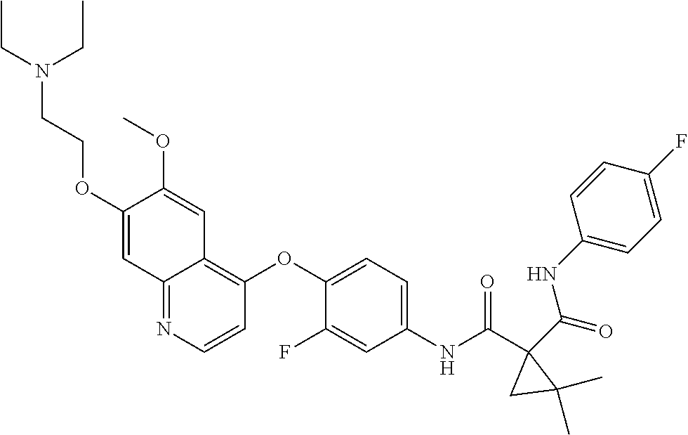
O=C(C1(C(NC2=CC=C(OC3=C4C(=NC=C3)C=C(OCCN(CC)CC)C(OC)=C4)C(F)=C2)=O)C(C)(C)C1)NC1=CC=C(F)C=C1
